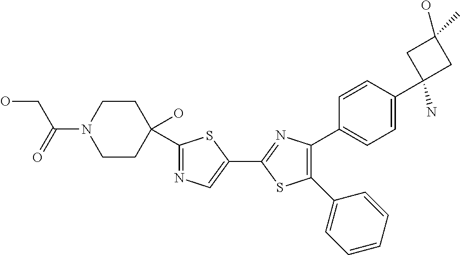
C1(C2=NC(C3=CC=C(C4(N)CC(O)(C)C4)C=C3)=C(C3=CC=CC=C3)S2)=CN=C(C2(O)CCN(C(=O)CO)CC2)S1
